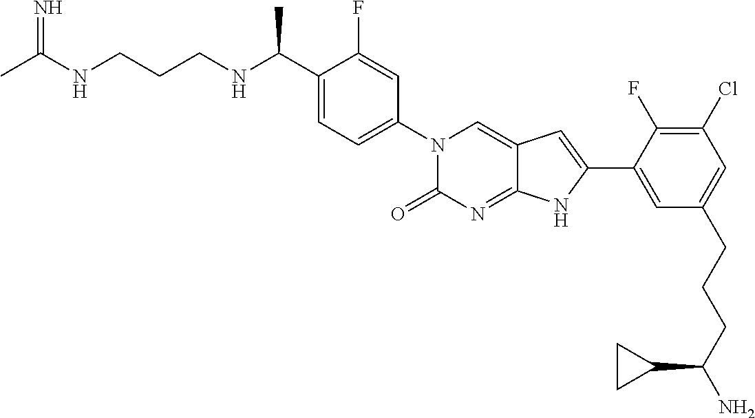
CC(NCCCNC(C1=CC=C(N2C(=O)N=C3C(=C2)C=C(C2=CC(CCCC(N)C4CC4)=CC(Cl)=C2F)N3)C=C1F)C)=N
